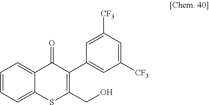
C1=CC=C2C(=C1)C(=O)C(C1=CC([CF3])=CC([CF3])=C1)=C(CO)S2
